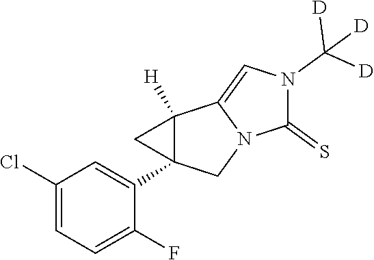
C1(Cl)=CC=C(F)C(C23C([H])(C4=CN(C([D])([D])[D])C(=S)N4C2)C3)=C1
